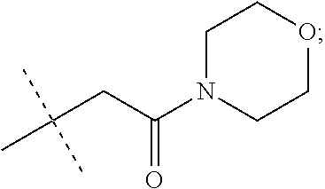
C(CC(N1CCOCC1)=O)(C)(C)C
